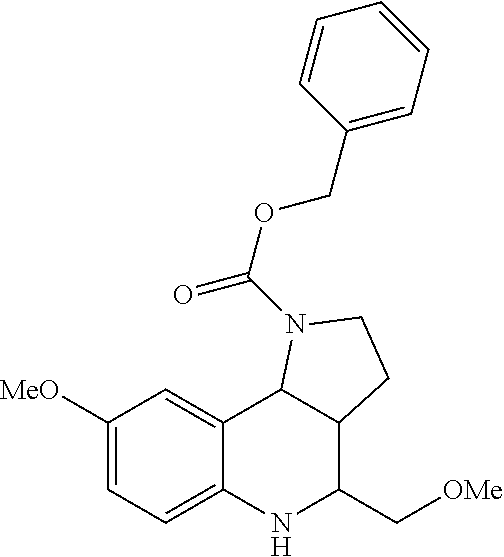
C1([MeO])=CC=C2C(=C1)C1C(C(C[OMe])N2)CCN1C(OCC1=CC=CC=C1)=O
